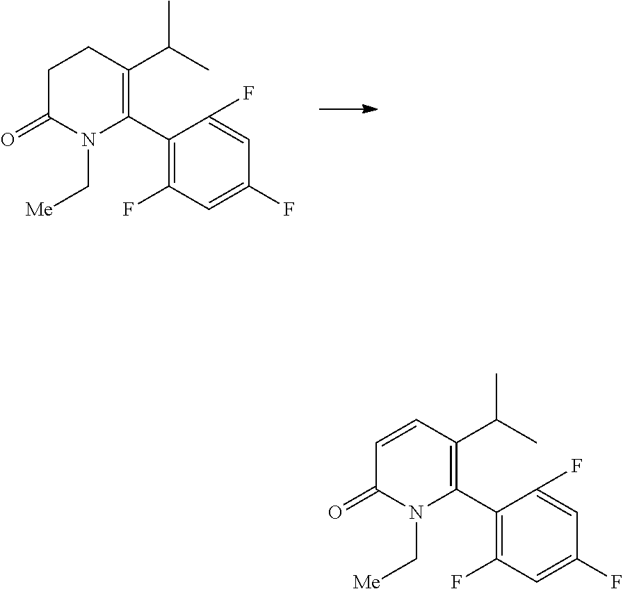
C1C(=O)N(C[Me])C(C2=C(F)C=C(F)C=C2F)=C(C(C)C)C1.C1=CC(C(C)C)=C(C2=C(F)C=C(F)C=C2F)N(C[Me])C1=O
